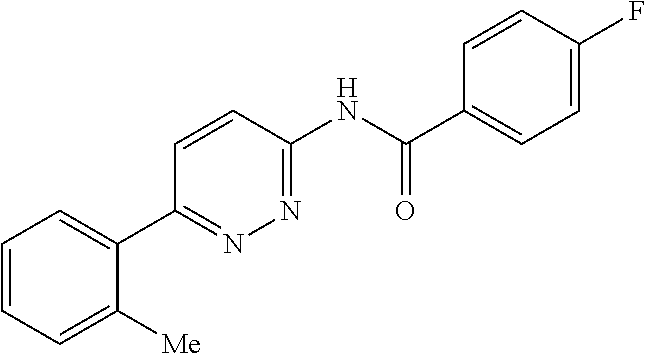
C1=CC=C([Me])C(C2=NN=C(NC(C3=CC=C(F)C=C3)=O)C=C2)=C1
